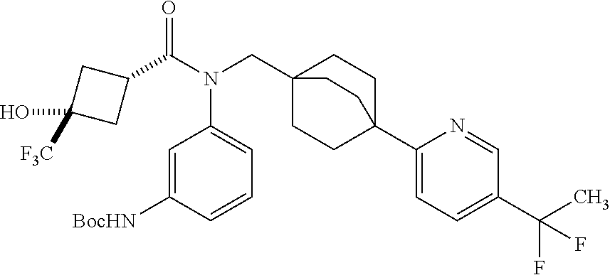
C1=C([BocHN])C=CC=C1N(C(C1CC(O)([F3C])C1)=O)CC12CCC(C3=CC=C(C(F)(C)F)C=N3)(CC1)CC2
